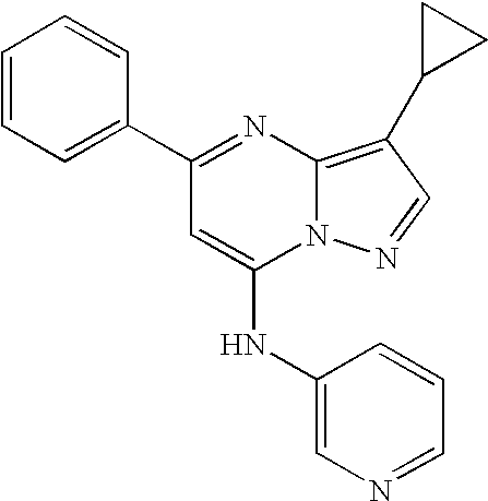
C1(C2=NC3=C(C4CC4)C=NN3C(NC3=CN=CC=C3)=C2)=CC=CC=C1
